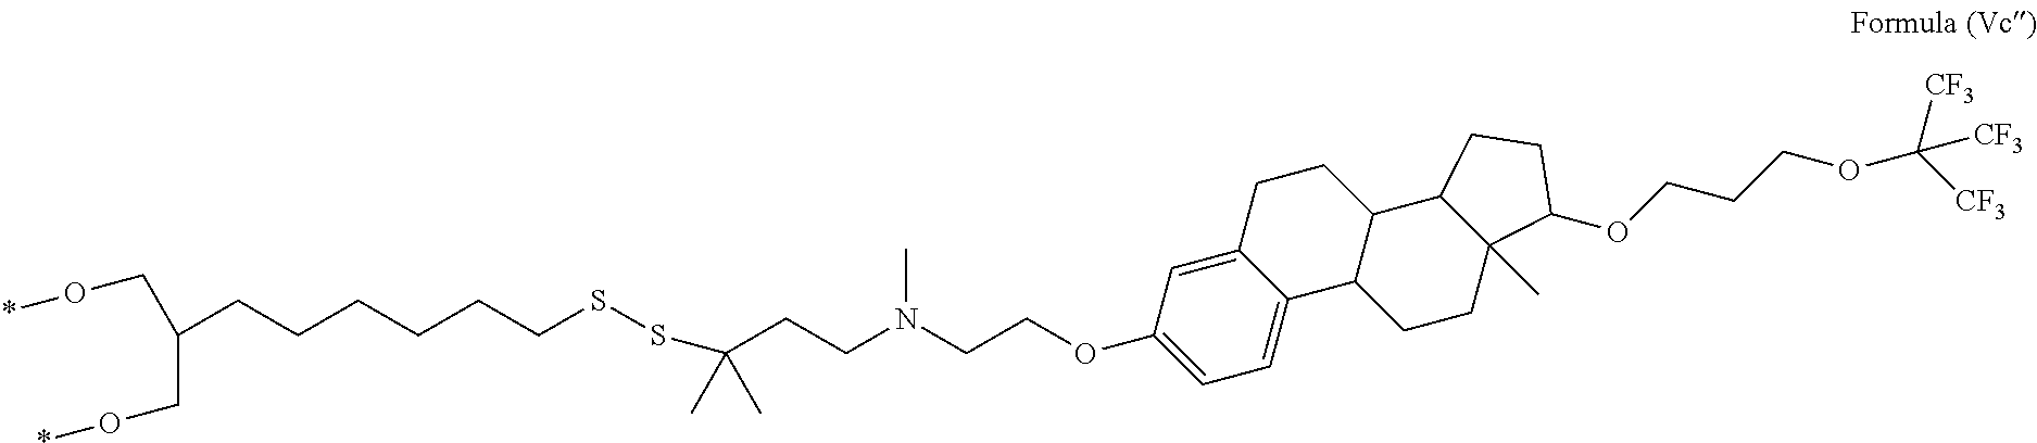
C(CCCCCCSSC(CCN(CCOC1=CC=C2C(=C1)CCC1C2CCC2(C)C1CCC2OCCCOC([CF3])([CF3])[CF3])C)(C)C)(CO*)CO*
